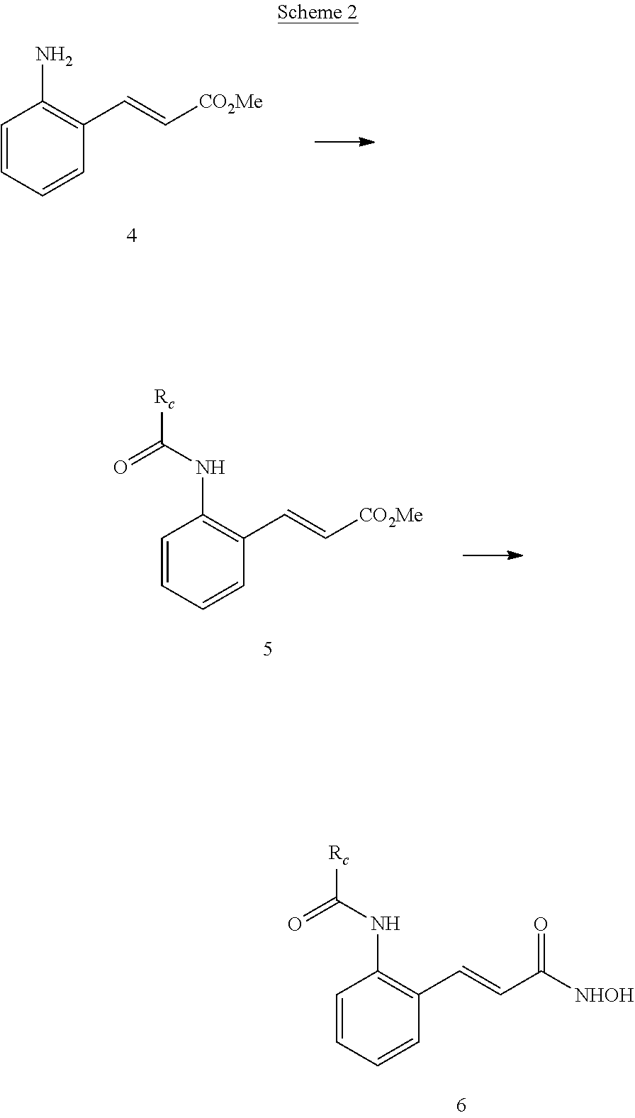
C1=CC=CC(C=C[CO2Me])=C1N.C1=CC=CC(C=C[CO2Me])=C1NC([Rc])=O.C1=CC=CC(C=CC([NHOH])=O)=C1NC([Rc])=O
